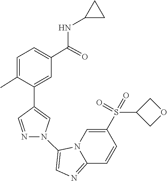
N12C(=NC=C1N1C=C(C3=CC(C(NC4CC4)=O)=CC=C3C)C=N1)C=CC(S(C1COC1)(=O)=O)=C2
